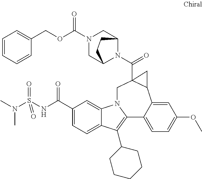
C1(C(NS(N(C)C)(=O)=O)=O)=CC=C2C(=C1)N1C(=C2C2CCCCC2)C2=CC=C(OC)C=C2C2C(C(=O)N3C4CN(C(OCC5=CC=CC=C5)=O)CC3CC4)(C1)C2
